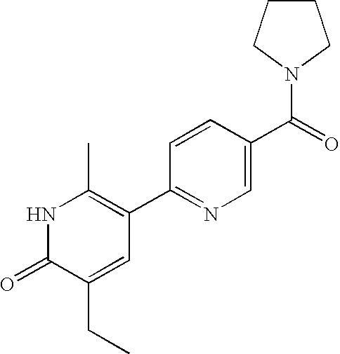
C1(CC)=CC(C2=NC=C(C(N3CCCC3)=O)C=C2)=C(C)NC1=O
